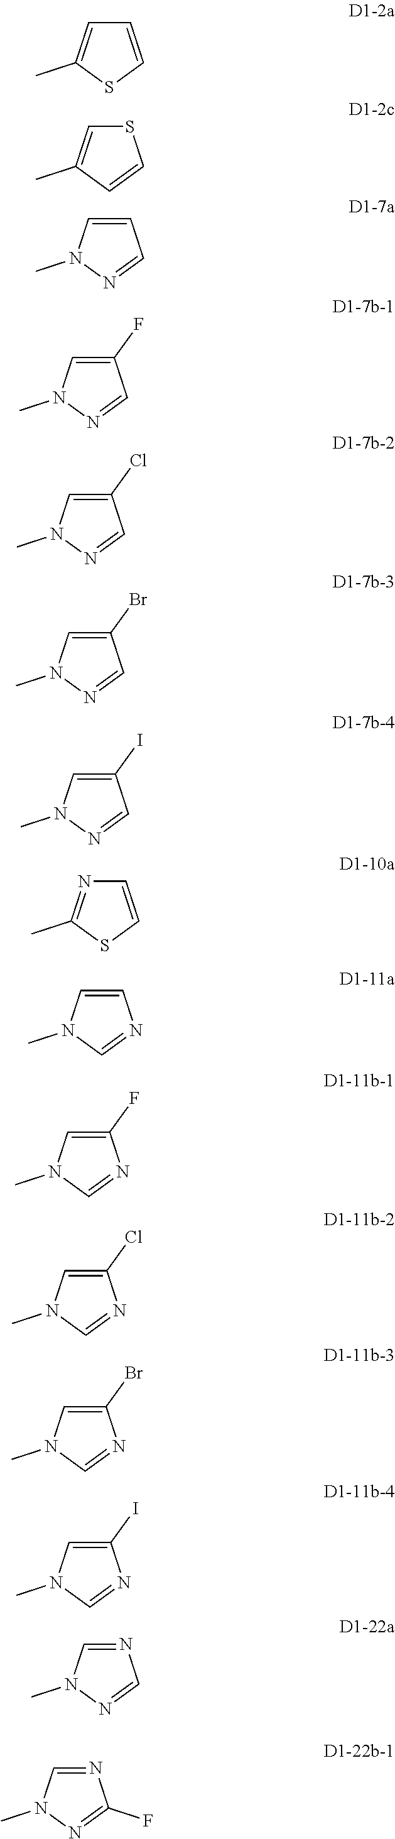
C1=C(C)SC=C1.C1=C(C)C=CS1.C1=CC=NN1C.C1=C(F)C=NN1C.C1=C(Cl)C=NN1C.C1=C(Br)C=NN1C.C1=C(I)C=NN1C.N1=C(C)SC=C1.C1=CN=CN1C.C1=C(F)N=CN1C.C1=C(Cl)N=CN1C.C1=C(Br)N=CN1C.C1=C(I)N=CN1C.C1=NC=NN1C.C1=NC(F)=NN1C
